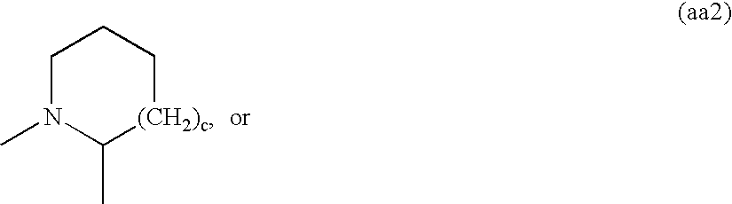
C1N(C)C(C)[(CH2)c]CC1
